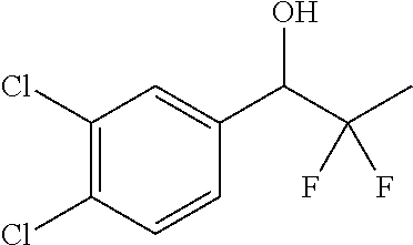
C1(Cl)=C(Cl)C=CC(C(C(F)(C)F)O)=C1
